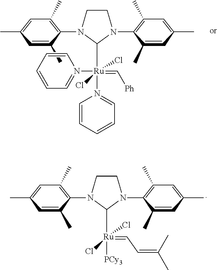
C1(C)=CC(C)=CC(C)=C1N1CCN(C2=C(C)C=C(C)C=C2C)C1[Ru](N1=CC=CC=C1)(N1=CC=CC=C1)(=C[Ph])(Cl)Cl.C1(C)=CC(C)=CC(C)=C1N1CCN(C2=C(C)C=C(C)C=C2C)C1[Ru]([PCy3])(=CC=C(C)C)(Cl)Cl
